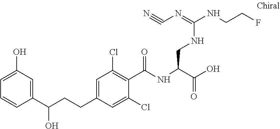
C1(C(CCC2=CC(Cl)=C(C(NC(C(O)=O)CNC(NCCF)=NC#N)=O)C(Cl)=C2)O)=CC(O)=CC=C1
